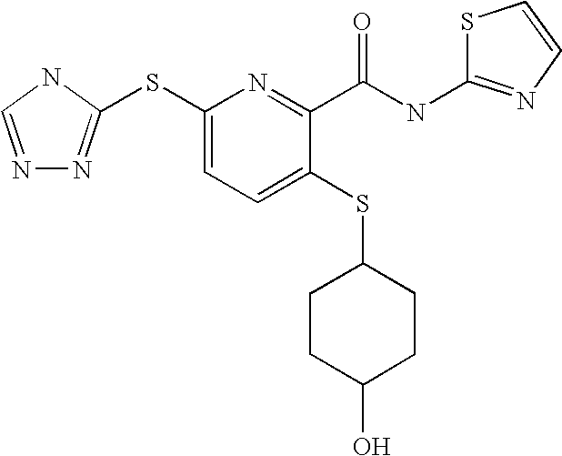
C1(SC2=NN=CN2)=CC=C(SC2CCC(O)CC2)C(C(NC2=NC=CS2)=O)=N1
